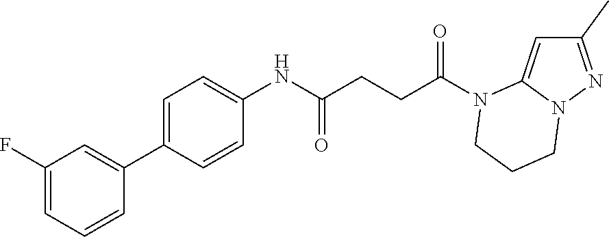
C1(C)=NN2C(=C1)N(C(CCC(NC1=CC=C(C3=CC(F)=CC=C3)C=C1)=O)=O)CCC2
